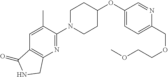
C1(OC2CCN(C3=NC4=C(C=C3C)C(=O)NC4)CC2)=CC=C(COCCOC)N=C1
